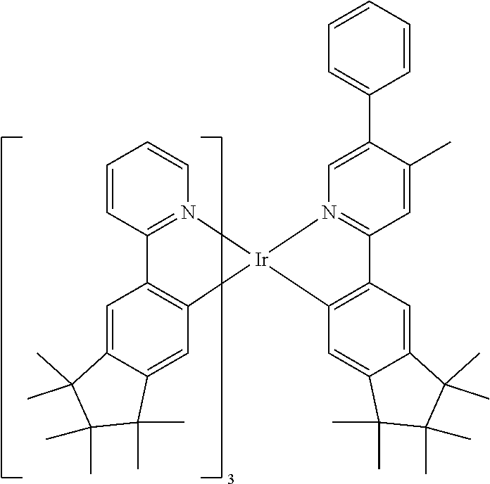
C1=C2C(=CC3=C1C1=N(C=CC=C1)[Ir]31N3=C(C4=C1C=C1C(=C4)C(C)(C)C(C)(C)C1(C)C)C=C(C)C(C1=CC=CC=C1)=C3)C(C)(C)C(C)(C)C2(C)C
